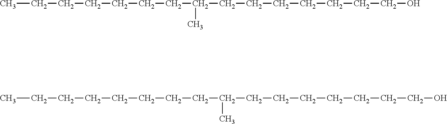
CCCCCCCC(CCCCCCCO)C.CCCCCCCCC(CCCCCCCO)C
